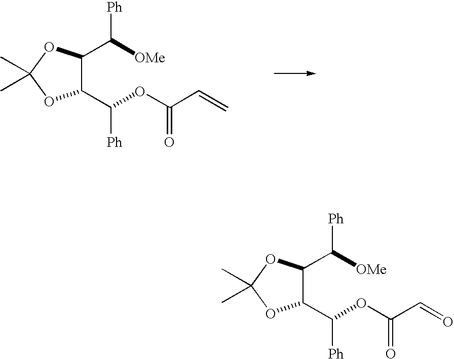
C1(C([OMe])[Ph])C(C(OC(C=C)=O)[Ph])OC(C)(C)O1.C1(C([OMe])[Ph])C(C(OC(C=O)=O)[Ph])OC(C)(C)O1
